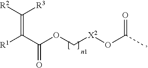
O(C[X2]OC(C)=O)C(C([R1])=C([R2])[R3])=O
